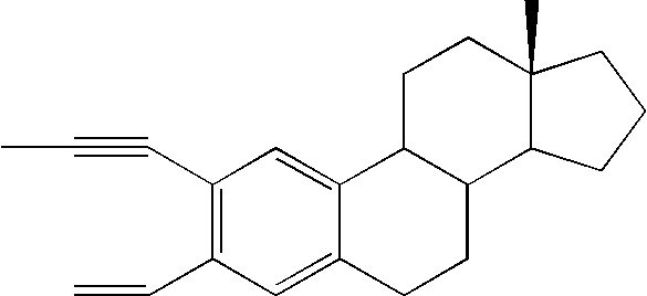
C1(C#CC)=C(C=C)C=C2C(=C1)C1C(CC2)C2C(C)(CC1)CCC2
